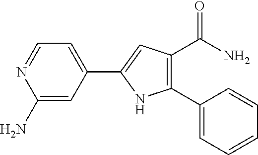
C1(N)=CC(C2=CC(C(=O)N)=C(C3=CC=CC=C3)N2)=CC=N1
